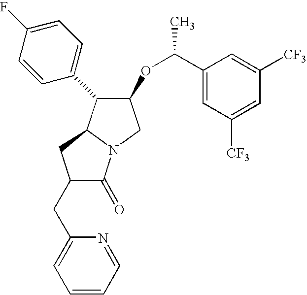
C(C1=CC=CC=N1)C1C(=O)N2C(C1)C(C1=CC=C(F)C=C1)C(OC(C1=CC([CF3])=CC([CF3])=C1)C)C2
